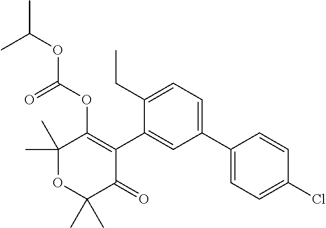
C1(C)(C)OC(C)(C)C(=O)C(C2=CC(C3=CC=C(Cl)C=C3)=CC=C2CC)=C1OC(OC(C)C)=O
